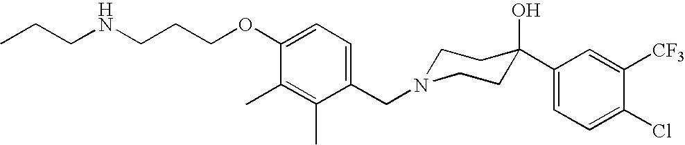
C1(CN2CCC(O)(C3=CC=C(Cl)C([CF3])=C3)CC2)=CC=C(OCCCNCCC)C(C)=C1C
